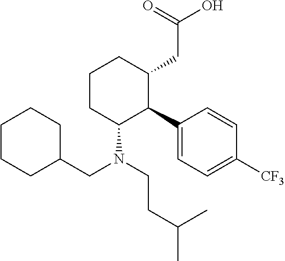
C1CC(N(CC2CCCCC2)CCC(C)C)C(C2=CC=C([CF3])C=C2)C(CC(O)=O)C1
